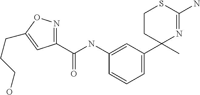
C1=CC=C(C2(C)N=C(N)SCC2)C=C1NC(C1=NOC(CCCO)=C1)=O
